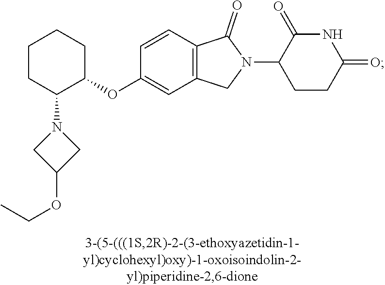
C1=CC2=C(C=C1OC1CCCCC1N1CC(OCC)C1)CN(C1CCC(=O)NC1=O)C2=O
